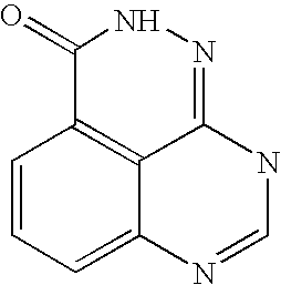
C1=CC=C2C3=C1C(=O)NN=C3NC=N2
